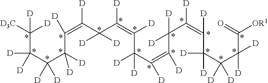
C(C(C(C([D])([D])C(=C(C(C(=C(C(C(=C(C([D])([D])C(=C([D])C(C(C(C(=O)[OR1])([D])[D])([D])[D])([D])[D])[D])[D])[D])([D])[D])[D])[D])([D])[D])[D])[D])([D])[D])([D])[D])([D3C])([D])[D]
